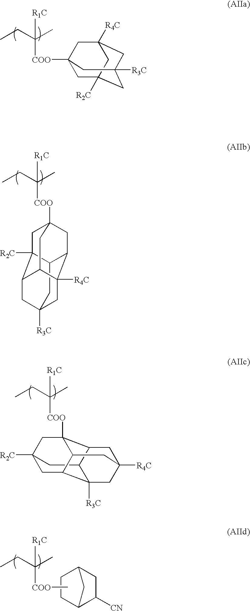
C12CC3([R3C])CC4C1([R2C])CC1([COO]C(CC)(C)[R1C])CC2C([R4C])(C3)C4C1.C1C2([R2C])CC3([R3C])CC([R4C])(CC1([COO]C(CC)(C)[R1C])C3)C2.C12CC3([R2C])CC4([COO]C(CC)(C)[R1C])C1CC1([R4C])CC2([R3C])C(C3)C4C1.C12C([CN])CC(C1)CC2.[COO](C(CC)(C)[R1C])C
